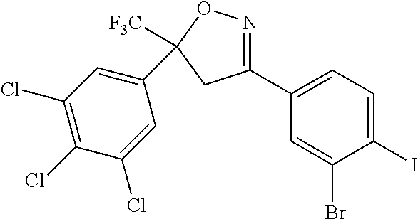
C1(C2([F3C])ON=C(C3=CC=C(I)C(Br)=C3)C2)=CC(Cl)=C(Cl)C(Cl)=C1
